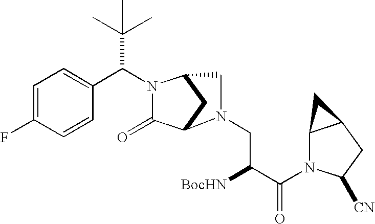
C(N1C(=O)C2CC1CN2CC([BocHN])C(=O)N1C2C(CC1[CN])C2)(C1=CC=C(F)C=C1)C(C)(C)C
